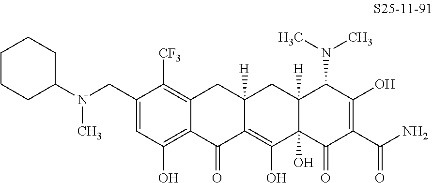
C1(CN(C)C2CCCCC2)=CC(O)=C2C(=C1[CF3])CC1([H])C(=C(O)C3(O)C([H])(C1)C(N(C)C)C(O)=C(C(N)=O)C3=O)C2=O
